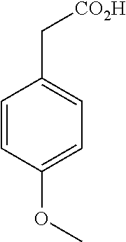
C1=CC(OC)=CC=C1C[CO2H]
